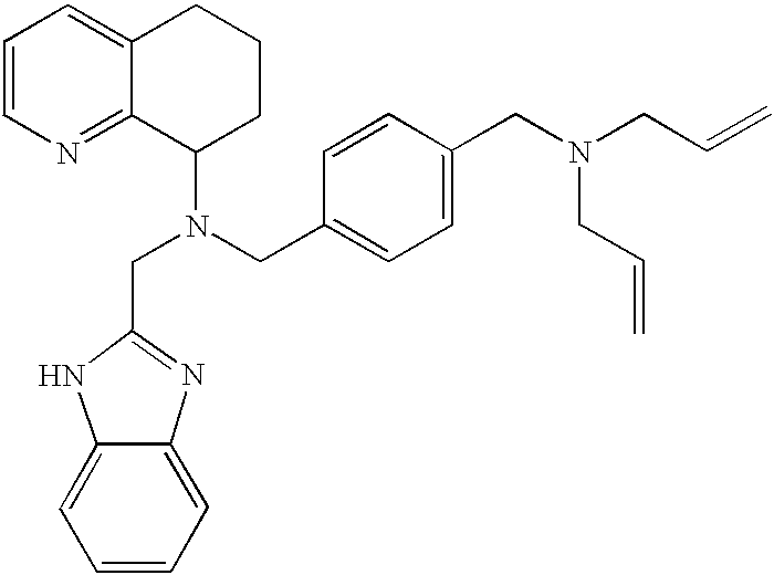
C1=CC=C2C(=N1)C(N(CC1=CC=C(CN(CC=C)CC=C)C=C1)CC1=NC3=CC=CC=C3N1)CCC2
